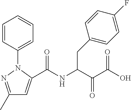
C1(C)=NN(C2=CC=CC=C2)C(C(NC(C(C(O)=O)=O)CC2=CC=C(F)C=C2)=O)=C1
